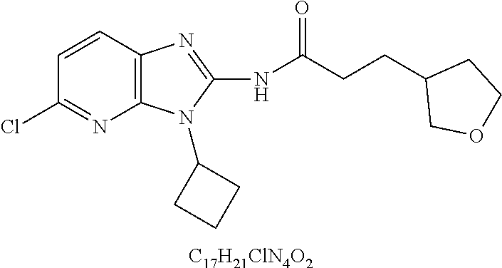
C1=CC2=C(N=C1Cl)N(C1CCC1)C(NC(CCC1COCC1)=O)=N2.[C17H21ClN4O2]
